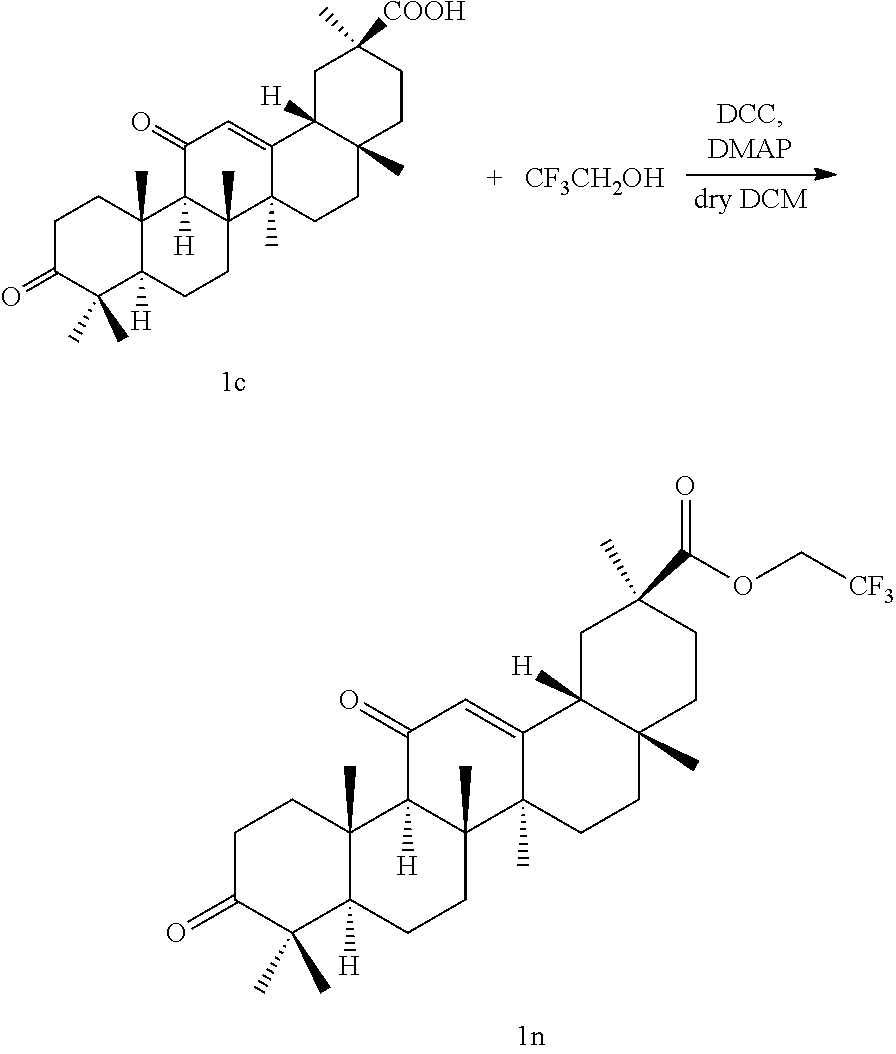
C1C(=O)C(C)(C)C2([H])C(C)(C1)C1([H])C(C)(CC2)C2(C)C(=CC1=O)C1([H])C(C)(CC2)CCC(C)(C(OC[CF3])=O)C1.C1C(=O)C(C)(C)C2([H])C(C)(C1)C1([H])C(C)(CC2)C2(C)C(=CC1=O)C1([H])C(C)(CC2)CCC(C)([COOH])C1.[CF3CH2OH]
